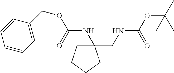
C1(CNC(OC(C)(C)C)=O)(NC(OCC2=CC=CC=C2)=O)CCCC1
